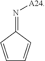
C1=CC(=N[A24])C=C1
